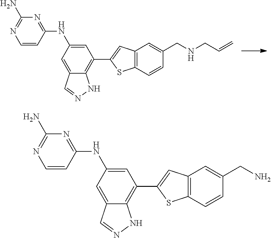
C1(NC2=CC(C3=CC4=C(S3)C=CC(CNCC=C)=C4)=C3C(=C2)C=NN3)=NC(N)=NC=C1.C1(NC2=CC(C3=CC4=C(S3)C=CC(CN)=C4)=C3C(=C2)C=NN3)=NC(N)=NC=C1
